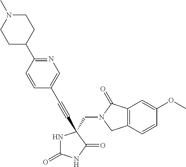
N1C(=O)NC(=O)C1(CN1C(=O)C2=C(C1)C=CC(OC)=C2)C#CC1=CN=C(C2CCN(C)CC2)C=C1
